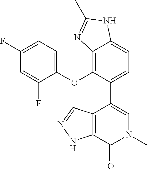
O(C1=C2C(=CC=C1C1=CN(C)C(=O)C3=C1C=NN3)NC(C)=N2)C1=CC=C(F)C=C1F
